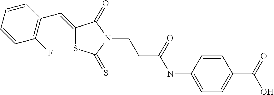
C1(=CC2=C(F)C=CC=C2)SC(=S)N(CCC(NC2=CC=C(C(O)=O)C=C2)=O)C1=O
